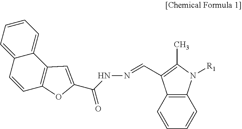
C1=CC2=C(C=C1)N([R1])C(C)=C2C=NNC(C1=CC2=C(O1)C=CC1=CC=CC=C21)=O
